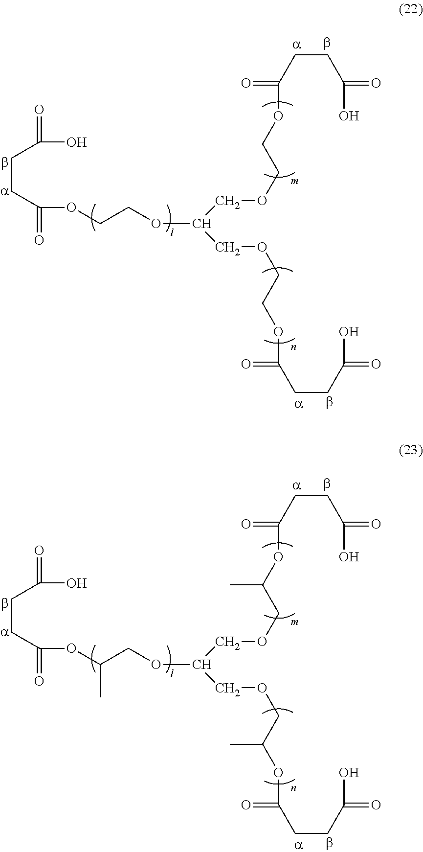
C(O)(CCC(OCCOC(COCCOC(CCC(=O)O)=O)COCCOC(CCC(=O)O)=O)=O)=O.C(O)(CCC(OC(COC(COCC(OC(CCC(=O)O)=O)C)COCC(OC(CCC(=O)O)=O)C)C)=O)=O
